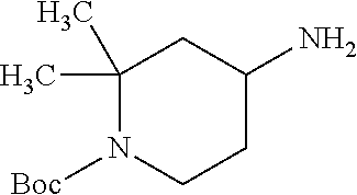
C1(C)(C)N([Boc])CCC(N)C1
